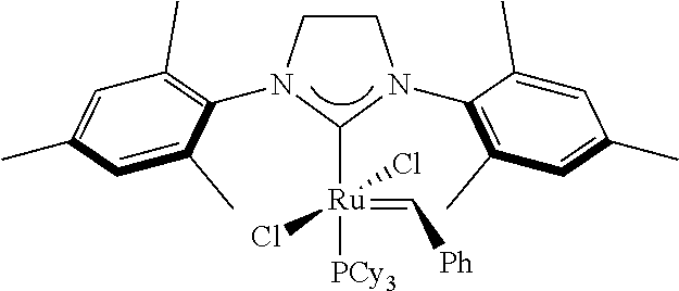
C1([Ru](=C[Ph])([PCy3])(Cl)Cl)N(C2=C(C)C=C(C)C=C2C)CCN1C1=C(C)C=C(C)C=C1C
